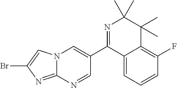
N12C(=NC(Br)=C1)N=CC(C1=NC(C)(C)C(C)(C)C3=C(F)C=CC=C13)=C2
